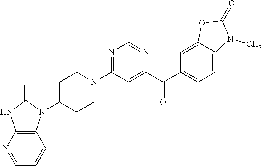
C1C(N2C3=C(NC2=O)N=CC=C3)CCN(C2=NC=NC(C(C3=CC=C4C(=C3)OC(=O)N4C)=O)=C2)C1
